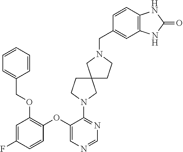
C1(OC2=C(OCC3=CC=CC=C3)C=C(F)C=C2)=CN=CN=C1N1CCC2(C1)CCN(CC1=CC3=C(C=C1)NC(=O)N3)C2
